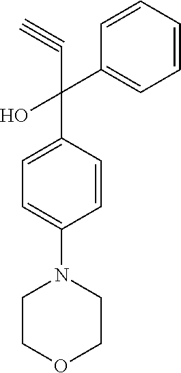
C1=CC=CC(C(O)(C#C)C2=CC=C(N3CCOCC3)C=C2)=C1
